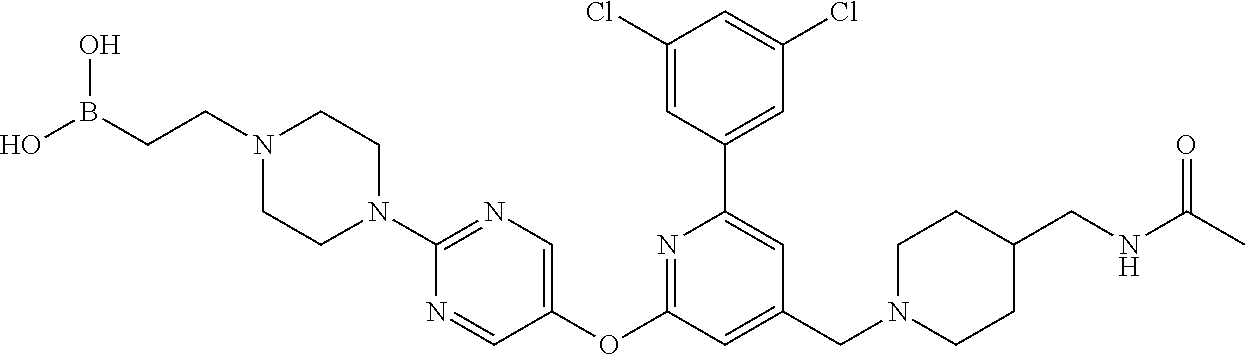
C1(Cl)=CC(C2=CC(CN3CCC(CNC(=O)C)CC3)=CC(OC3=CN=C(N4CCN(CCB(O)O)CC4)N=C3)=N2)=CC(Cl)=C1
